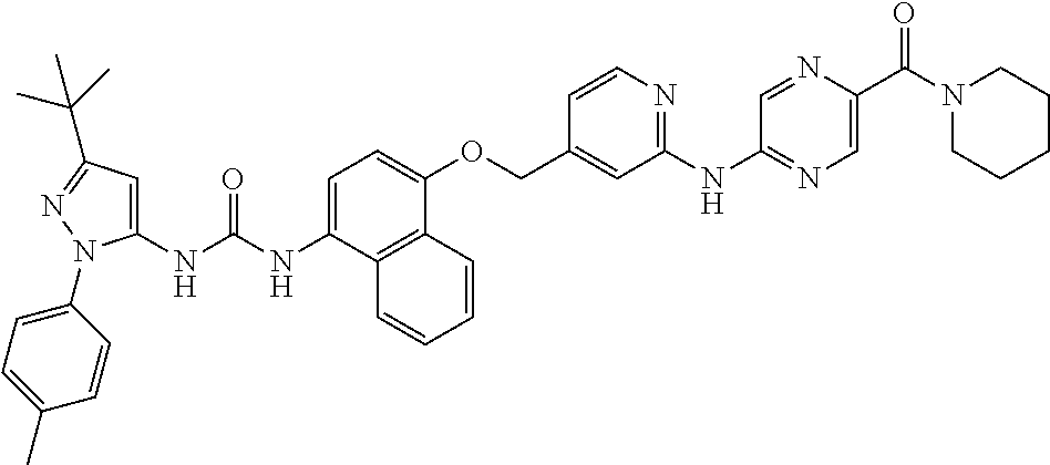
N(C1=CC=C(OCC2=CC(NC3=NC=C(C(N4CCCCC4)=O)N=C3)=NC=C2)C2=C1C=CC=C2)C(=O)NC1=CC(C(C)(C)C)=NN1C1=CC=C(C)C=C1
